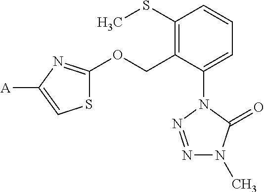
C1(SC)=C(COC2=NC([A])=CS2)C(N2N=NN(C)C2=O)=CC=C1
